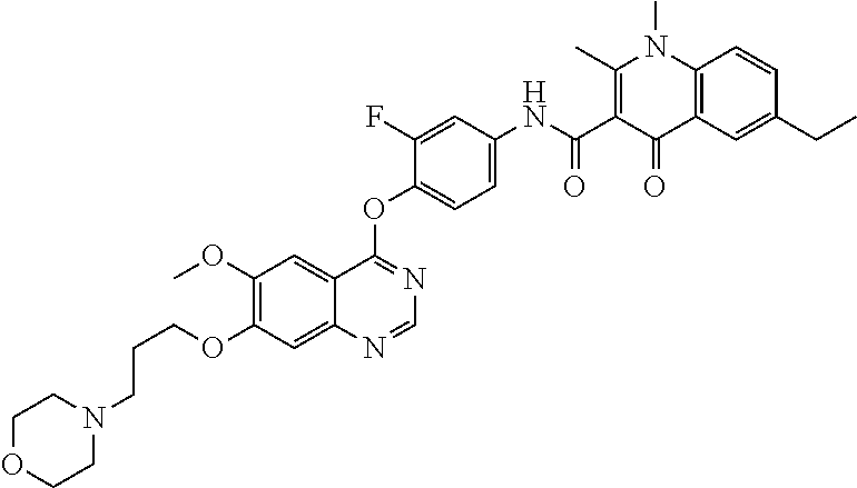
C1=NC2=CC(OCCCN3CCOCC3)=C(OC)C=C2C(OC2=CC=C(NC(C3=C(C)N(C)C4=C(C3=O)C=C(CC)C=C4)=O)C=C2F)=N1
